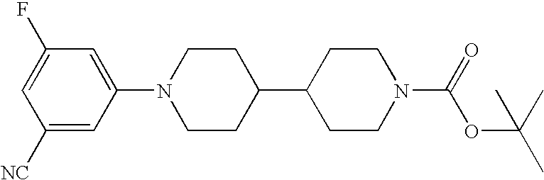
C1([NC])=CC(N2CCC(C3CCN(C(=O)OC(C)(C)C)CC3)CC2)=CC(F)=C1
